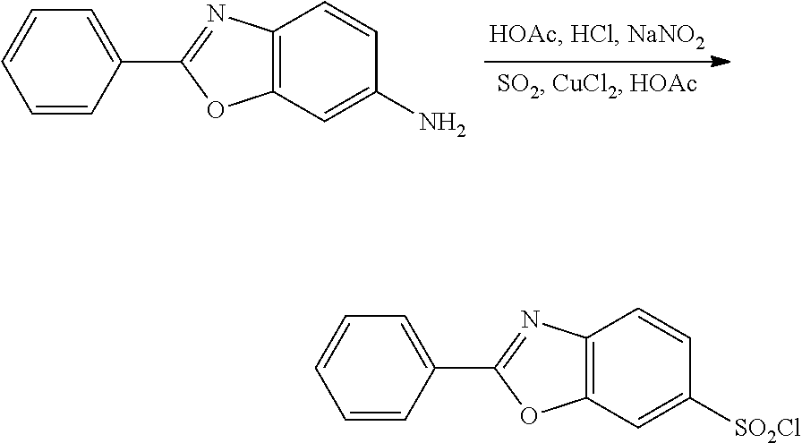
C1=C(C2=NC3=C(O2)C=C(N)C=C3)C=CC=C1.C1=C(C2=NC3=C(O2)C=C([SO2Cl])C=C3)C=CC=C1
